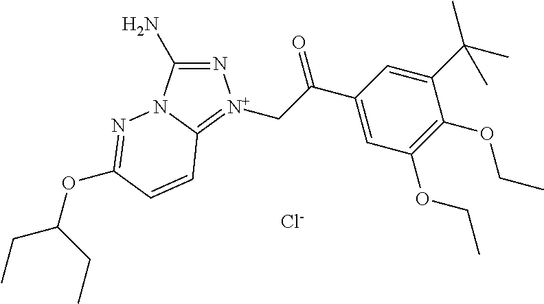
[Cl-].N1=C(N)N2C(=[N+]1CC(=O)C1=CC(OCC)=C(OCC)C(C(C)(C)C)=C1)C=CC(OC(CC)CC)=N2
